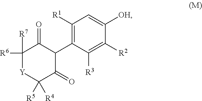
C1([R6])([R7])[Y]C([R5])([R4])C(=O)C(C2=C([R1])C=C([OH])C([R2])=C2[R3])C1=O
